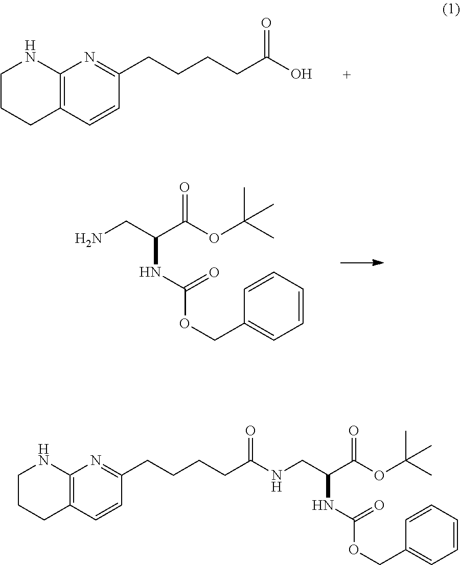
C1CCC2=C(N1)N=C(CCCCC(O)=O)C=C2.NCC(C(OC(C)(C)C)=O)NC(OCC1=CC=CC=C1)=O.C1CCC2=C(N1)N=C(CCCCC(=O)NCC(C(OC(C)(C)C)=O)NC(OCC1=CC=CC=C1)=O)C=C2
